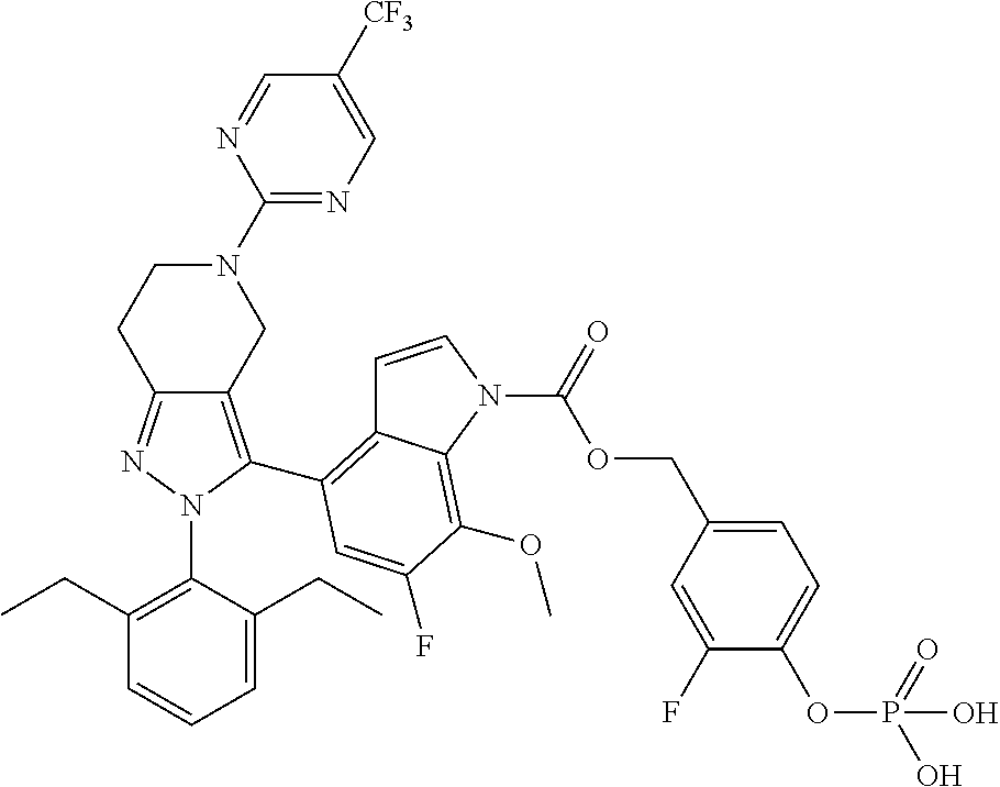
C12=NN(C3=C(CC)C=CC=C3CC)C(C3=C4C=CN(C(OCC5=CC=C(OP(O)(=O)O)C(F)=C5)=O)C4=C(OC)C(F)=C3)=C1CN(C1=NC=C([CF3])C=N1)CC2
